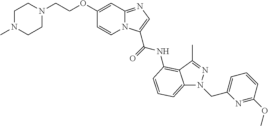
C12=NC=C(C(NC3=C4C(=CC=C3)N(CC3=CC=CC(OC)=N3)N=C4C)=O)N1C=CC(OCCN1CCN(C)CC1)=C2
